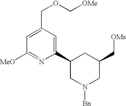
C1=C(COC[OMe])C=C(C2CN([Bn])CC(C[OMs])C2)N=C1[MeO]
